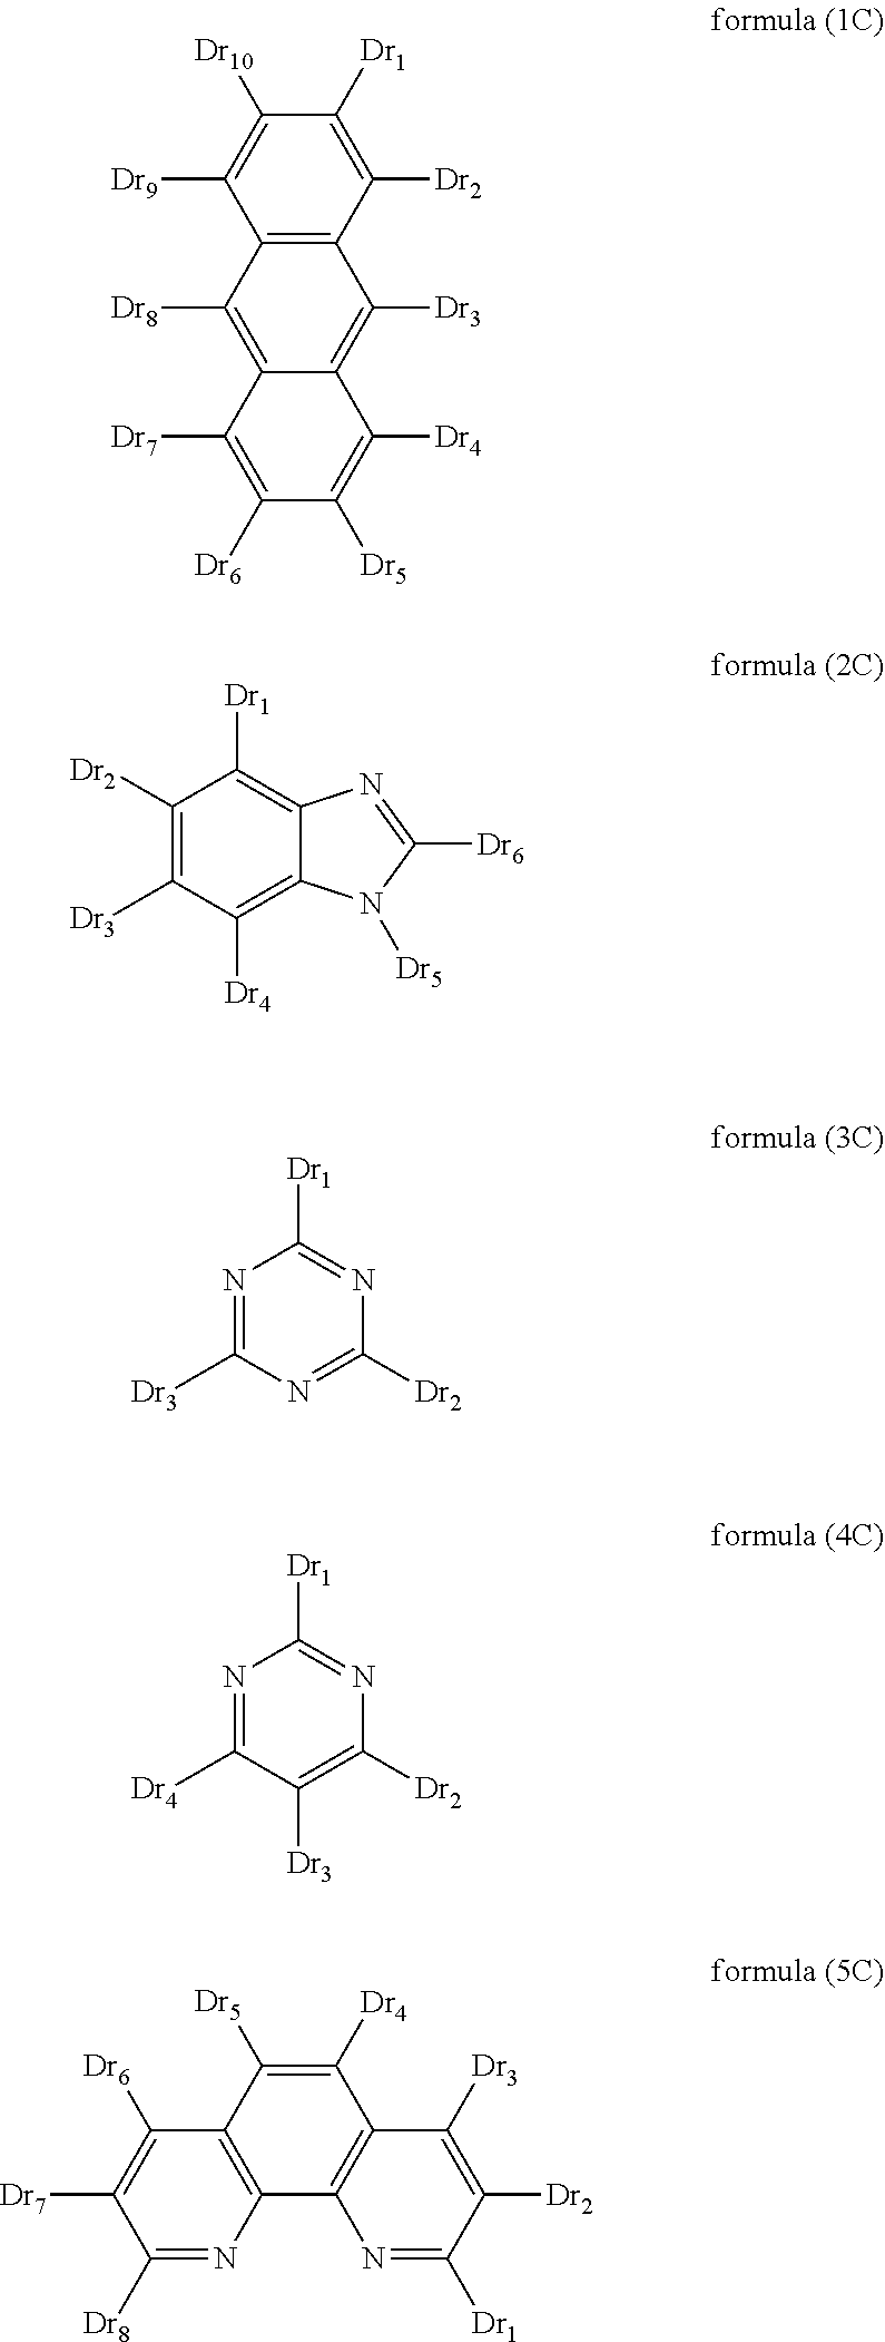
C12=C(C([Dr2])=C([Dr1])C([Dr10])=C1[Dr9])C([Dr3])=C1C(=C2[Dr8])C([Dr7])=C([Dr6])C([Dr5])=C1[Dr4].C1([Dr2])=C([Dr3])C([Dr4])=C2C(=C1[Dr1])N=C([Dr6])N2[Dr5].N1=C([Dr3])N=C([Dr2])N=C1[Dr1].N1=C([Dr4])C([Dr3])=C([Dr2])N=C1[Dr1].C1([Dr8])=NC2=C(C([Dr6])=C1[Dr7])C([Dr5])=C([Dr4])C1=C2N=C([Dr1])C([Dr2])=C1[Dr3]
